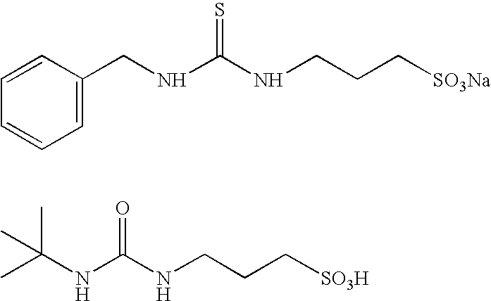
C1=CC(CNC(NCCC[SO3Na])=S)=CC=C1.CC(C)(NC(NCCC[SO3H])=O)C
